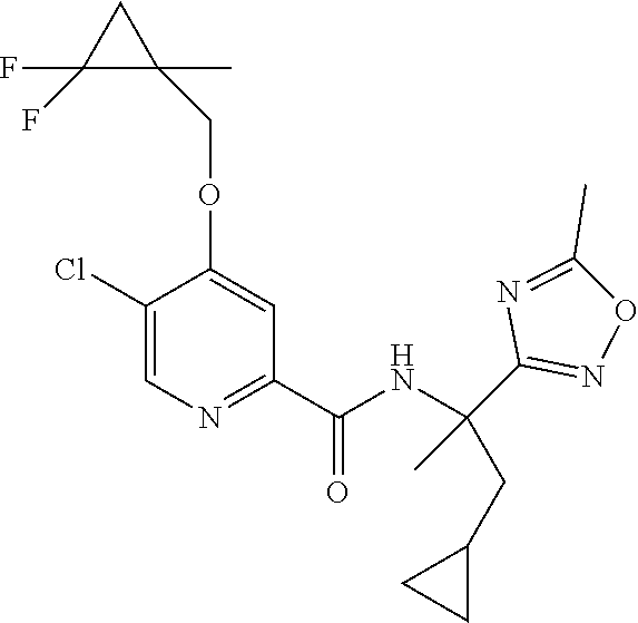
C1(Cl)=CN=C(C(=O)NC(CC2CC2)(C2=NOC(C)=N2)C)C=C1OCC1(C)CC1(F)F
